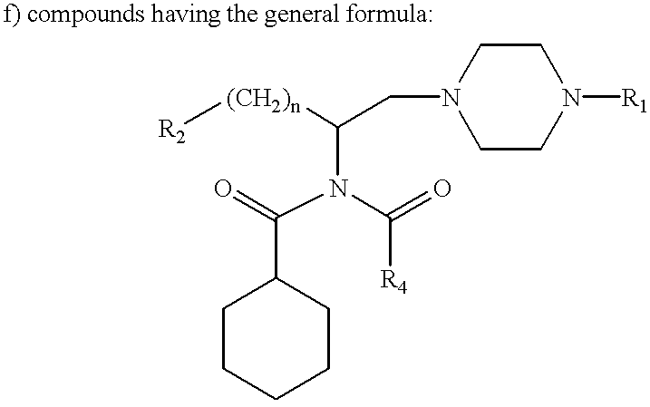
O=C(N(C(=O)[R4])C(CN1CCN([R1])CC1)[(CH2)n][R2])C1CCCCC1
